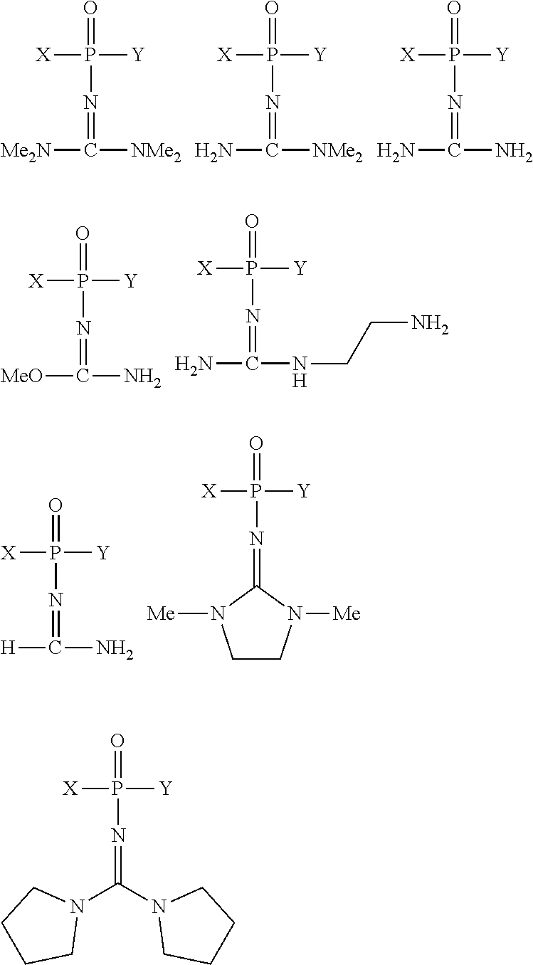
[X]P([Y])(=O)N=C([Me2N])[NMe2].[X]P([Y])(=O)N=C(N)[NMe2].[X]P([Y])(=O)N=C(N)N.[X]P([Y])(=O)N=C([MeO])N.[X]P([Y])(=O)N=C(N)NCCN.[X]P([Y])(=O)N=C([H])N.[X]P([Y])(=O)N=C1N([Me])CCN1[Me].[X]P([Y])(=O)N=C(N1CCCC1)N1CCCC1
